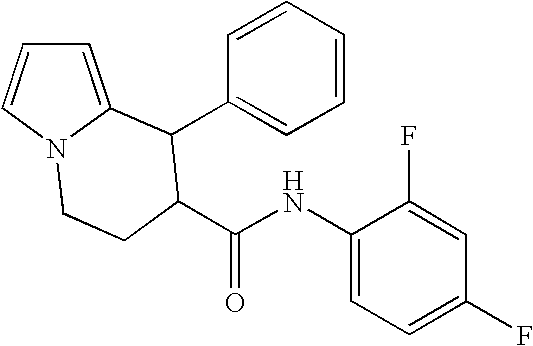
C1=C2N(C=C1)CCC(C(NC1=CC=C(F)C=C1F)=O)C2C1=CC=CC=C1
